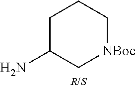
C1C(N)C[NBoc]CC1
